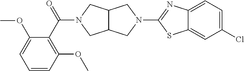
C12C(CN(C3=NC4=CC=C(Cl)C=C4S3)C1)CN(C(C1=C(OC)C=CC=C1OC)=O)C2
